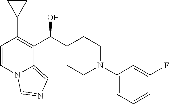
C1=CN2C(=CN=C2)C(C(C2CCN(C3=CC=CC(F)=C3)CC2)O)=C1C1CC1
